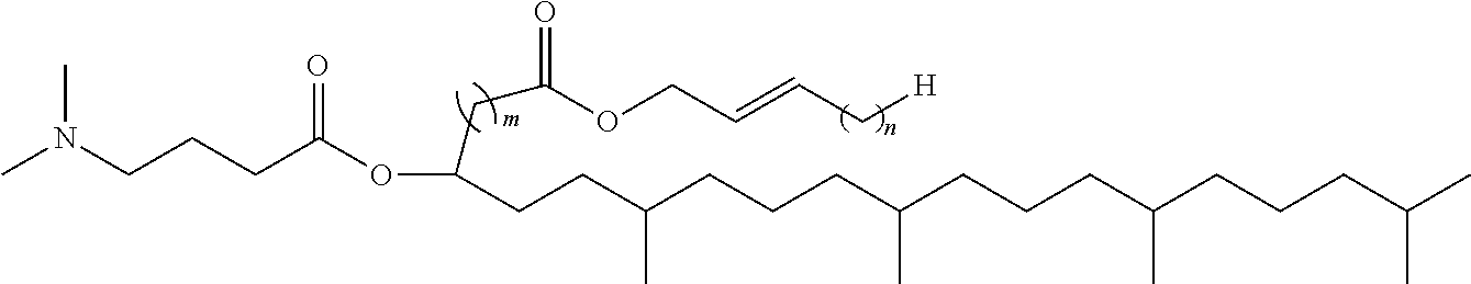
CN(CCCC(OC(CC(OCC=CC[H])=O)CCC(CCCC(CCCC(CCCC(C)C)C)C)C)=O)C
